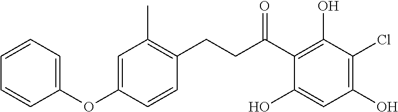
C(C(C1=C(O)C(Cl)=C(O)C=C1O)=O)CC1=C(C)C=C(OC2=CC=CC=C2)C=C1
